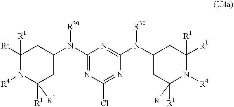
C1([R1])([R1])N([R4])C([R1])([R1])CC(N(C2=NC(Cl)=NC(N(C3CC([R1])([R1])N([R4])C([R1])([R1])C3)[R30])=N2)[R30])C1
